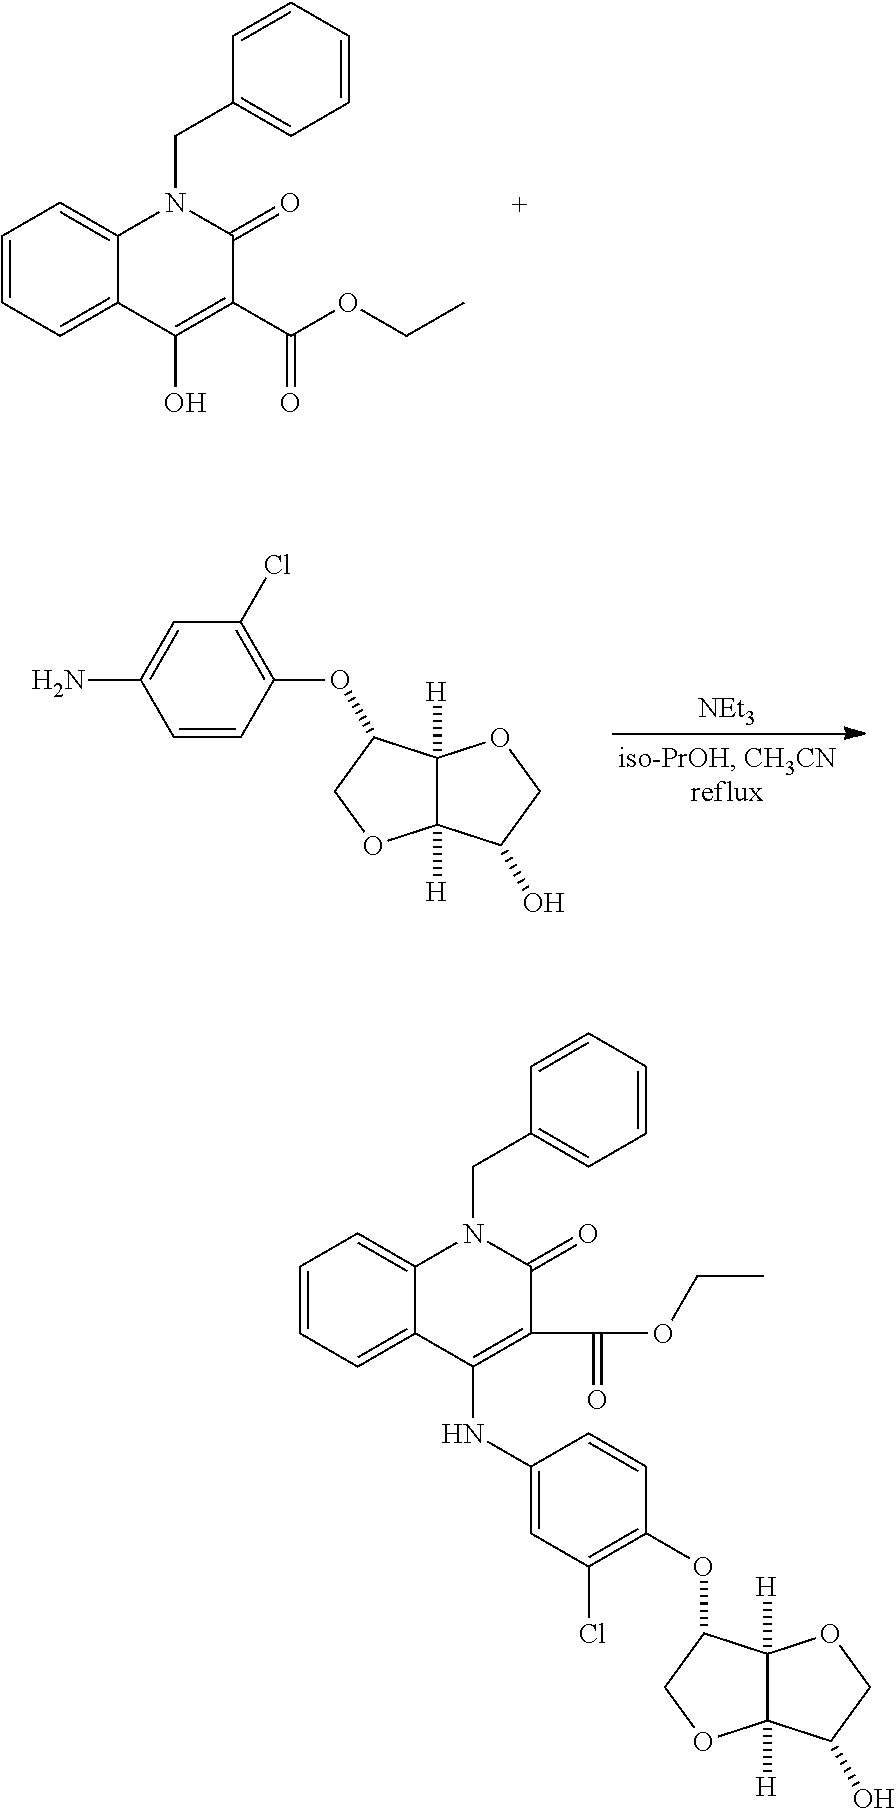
C1=CC=C2C(=C1)N(CC1=CC=CC=C1)C(=O)C(C(OCC)=O)=C2O.[NEt3].NC1=CC(Cl)=C(OC2C3([H])C([H])(OC2)C(O)CO3)C=C1.C1=CC=C2C(=C1)N(CC1=CC=CC=C1)C(=O)C(C(=O)OCC)=C2NC1=CC(Cl)=C(OC2C3([H])C([H])(OC2)C(O)CO3)C=C1
